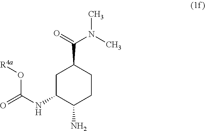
C1C(NC(O[R4a])=O)C(N)CCC1C(=O)N(C)C
